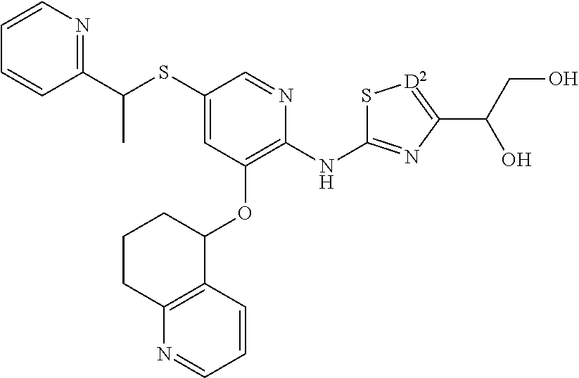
CC(C1=NC=CC=C1)SC1=CC(OC2CCCC3=C2C=CC=N3)=C(NC2=NC(C(CO)O)=[D2]S2)N=C1
